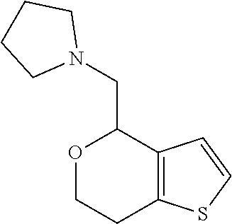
O1CCC2=C(C1CN1CCCC1)C=CS2
